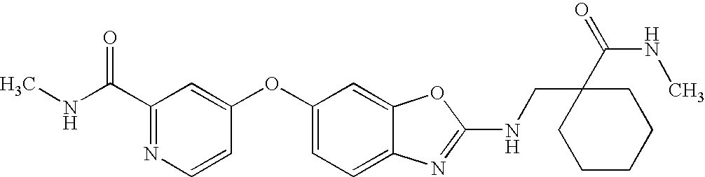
C1(C(NC)=O)=NC=CC(OC2=CC=C3C(=C2)OC(NCC2(C(=O)NC)CCCCC2)=N3)=C1
